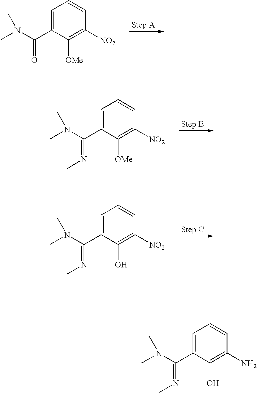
C1=C(C(N(C)C)=O)C([OMe])=C([NO2])C=C1.C1=C(C(N(C)C)=NC)C([OMe])=C([NO2])C=C1.C1=C(C(N(C)C)=NC)C(O)=C([NO2])C=C1.C1=C(C(N(C)C)=NC)C(O)=C(N)C=C1
